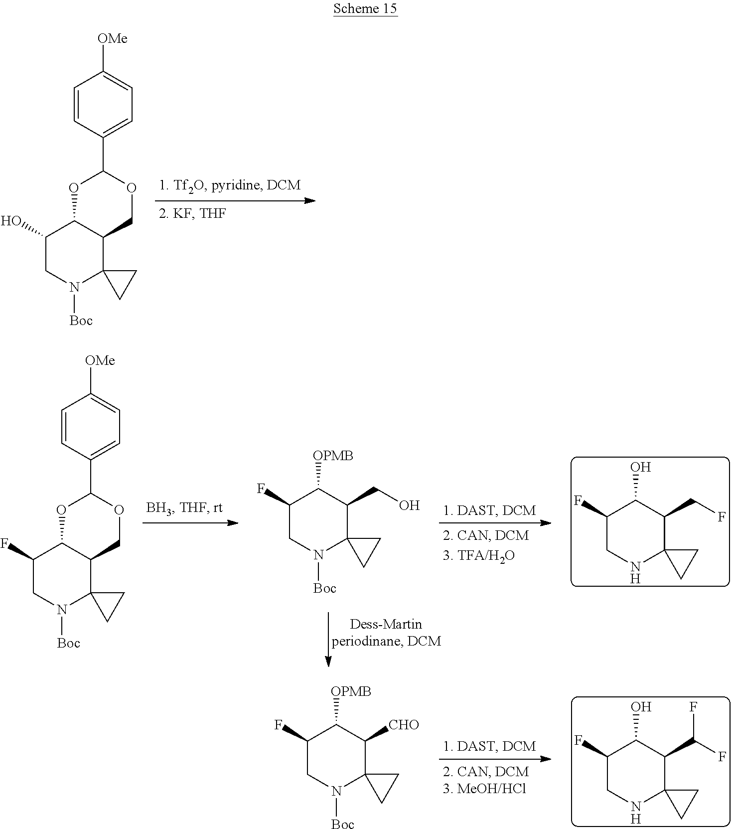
C1(O)CN([Boc])C2(C3C1OC(C1=CC=C([OMe])C=C1)OC3)CC2.C1(F)CN([Boc])C2(C3C1OC(C1=CC=C([OMe])C=C1)OC3)CC2.C1(F)CN([Boc])C2(C(CO)C1[OPMB])CC2.C1(F)CNC2(C(CF)C1O)CC2.C1(F)CN([Boc])C2(C([CHO])C1[OPMB])CC2.C1(F)CNC2(C(C(F)F)C1O)CC2
